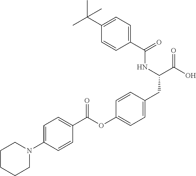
C1=C(N2CCCCC2)C=CC(C(OC2=CC=C(CC(C(O)=O)NC(C3=CC=C(C(C)(C)C)C=C3)=O)C=C2)=O)=C1
